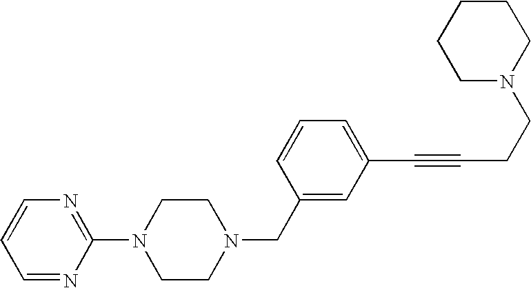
C1CN(CC2=CC(C#CCCN3CCCCC3)=CC=C2)CCN1C1=NC=CC=N1
